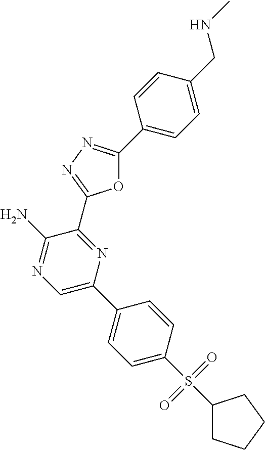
O1C(C2=CC=C(CNC)C=C2)=NN=C1C1=NC(C2=CC=C(S(=O)(=O)C3CCCC3)C=C2)=CN=C1N
